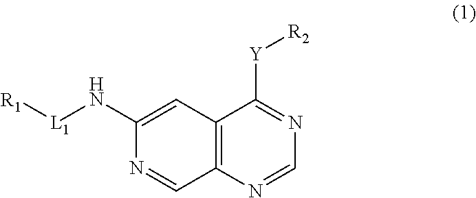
C12=C(N=CN=C1[Y][R2])C=NC(N[L1][R1])=C2
